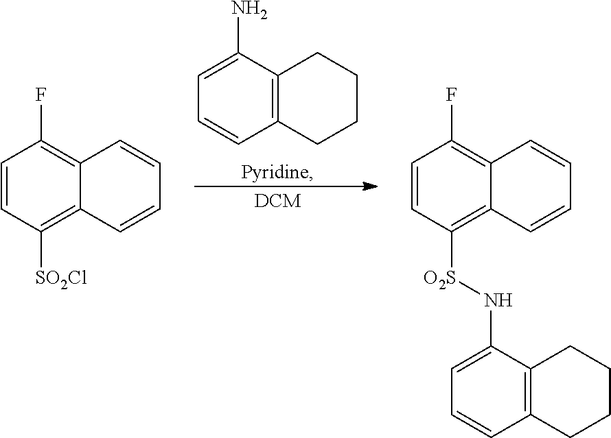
[Pyridine].NC1=CC=CC2=C1CCCC2.[DCM].C1=CC([SO2Cl])=C2C(=C1F)C=CC=C2.C1=CC([O2S]NC2=CC=CC3=C2CCCC3)=C2C(=C1F)C=CC=C2
